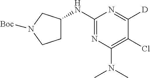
C1(NC2CCN([Boc])C2)=NC(N(C)C)=C(Cl)C([D])=N1
